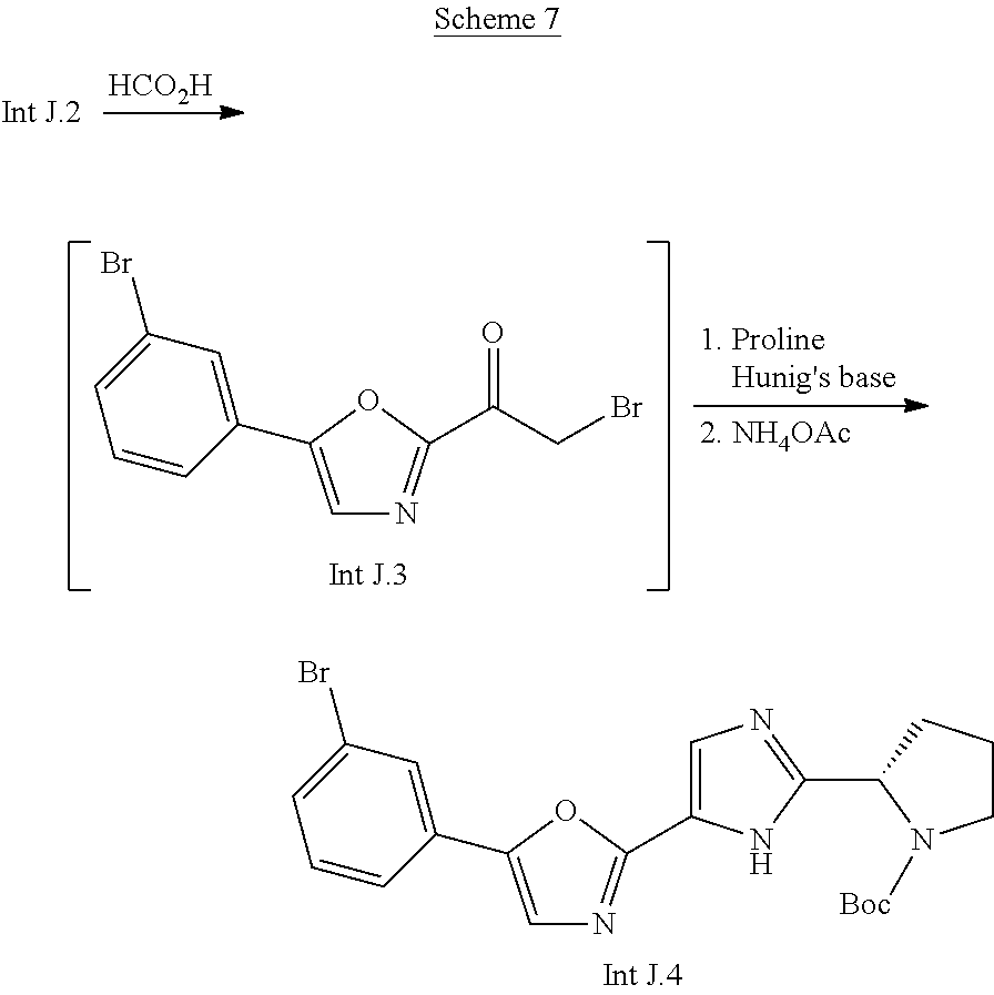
[HCO2H].C1=C(C2=CC(Br)=CC=C2)OC(C(CBr)=O)=N1.C1=C(C2=CC(Br)=CC=C2)OC(C2=CN=C(C3N([Boc])CCC3)N2)=N1
